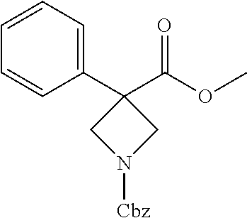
C1(C2=CC=CC=C2)(C(OC)=O)CN([Cbz])C1
